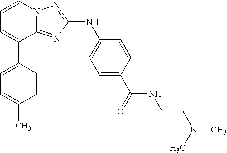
C1=C(C2=CC=CN3C2=NC(NC2=CC=C(C(=O)NCCN(C)C)C=C2)=N3)C=CC(C)=C1
